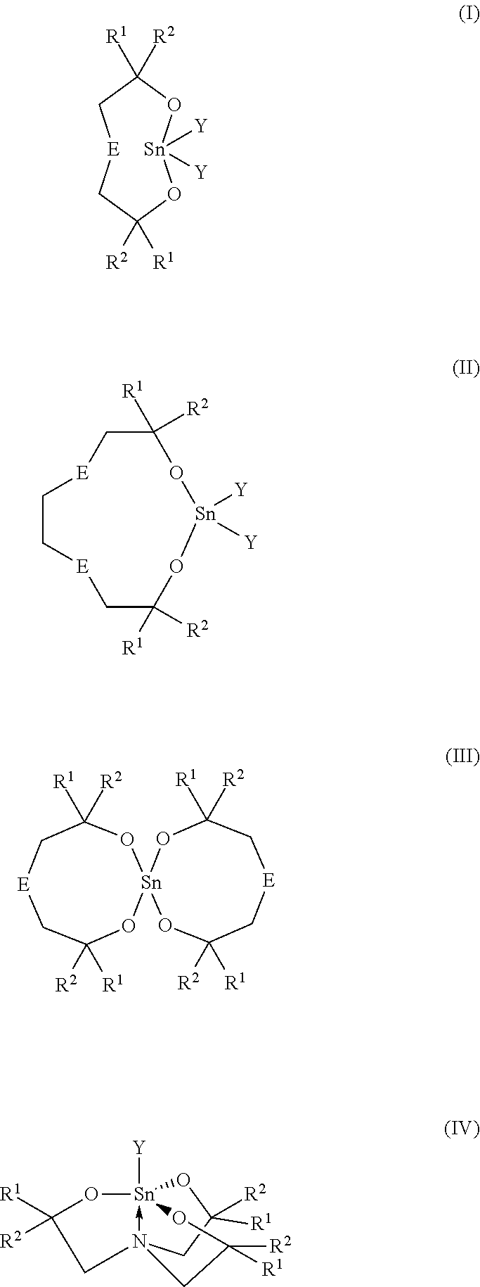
[E]1CC([R1])([R2])O[Sn]([Y])([Y])OC([R1])([R2])C1.C1([R1])([R2])C[E]CC[E]CC([R1])([R2])O[Sn]([Y])([Y])O1.[E]1CC([R2])([R1])O[Sn]2(OC([R1])([R2])C1)OC([R2])([R1])C[E]CC([R1])([R2])O2.O1[Sn]23([Y])-N(CC([R1])([R2])O2)(CC1([R1])[R2])CC([R2])([R1])O3
